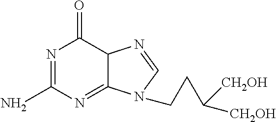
N1=C(N)N=C2C(C1=O)N=CN2CCC([CH2OH])[CH2OH]
